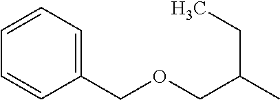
C1(COCC(C)CC)=CC=CC=C1
